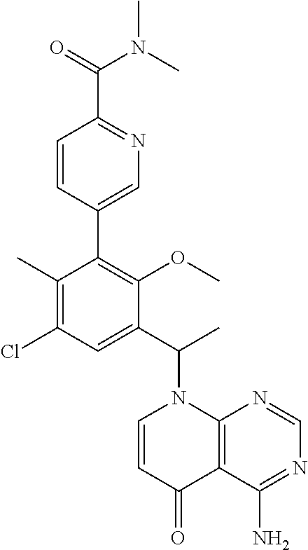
C1(C2=C(OC)C(C(C)N3C=CC(=O)C4=C3N=CN=C4N)=CC(Cl)=C2C)=CN=C(C(N(C)C)=O)C=C1
